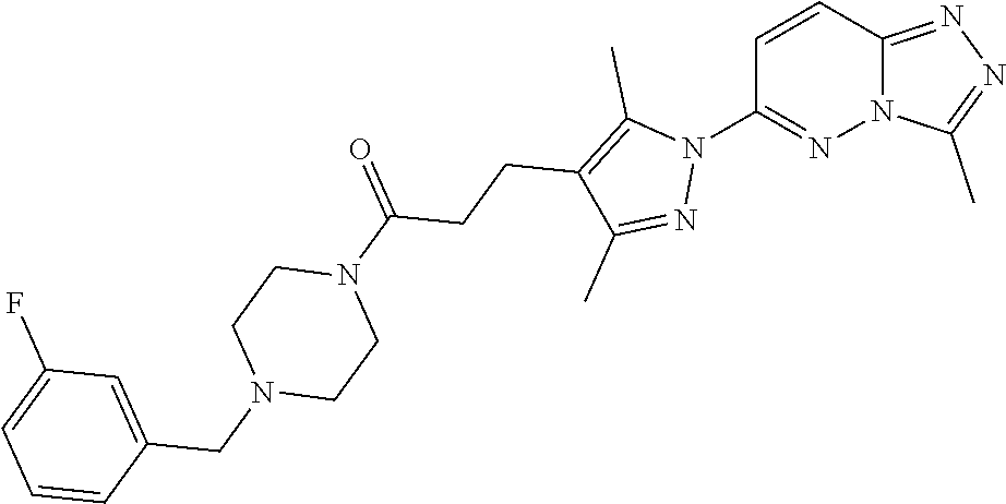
C1=CC2=NN=C(C)N2N=C1N1C(C)=C(CCC(N2CCN(CC3=CC(F)=CC=C3)CC2)=O)C(C)=N1
